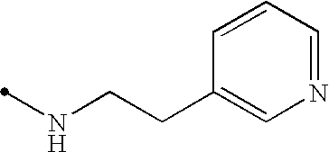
N(CCC1=CN=CC=C1)C
